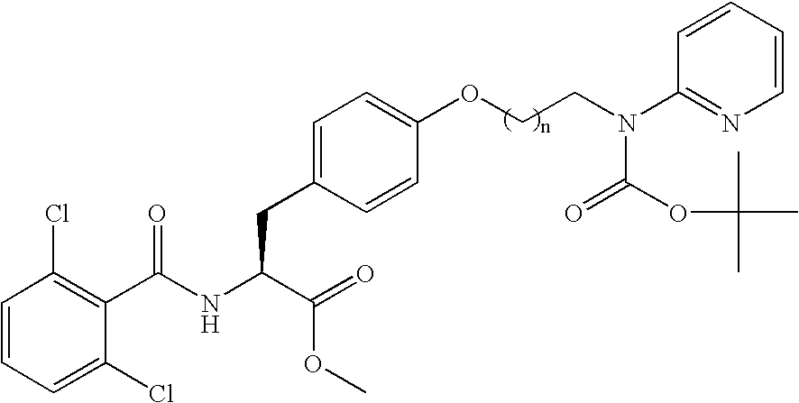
C1=CC=C(Cl)C(C(NC(C(=O)OC)CC2=CC=C(OCCN(C3=NC=CC=C3)C(OC(C)(C)C)=O)C=C2)=O)=C1Cl
